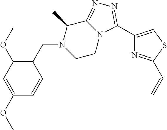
C1(C)C2=NN=C(C3=CSC(C=C)=N3)N2CCN1CC1=C(OC)C=C(OC)C=C1
